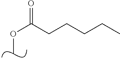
C(OC)(=O)CCCCC
